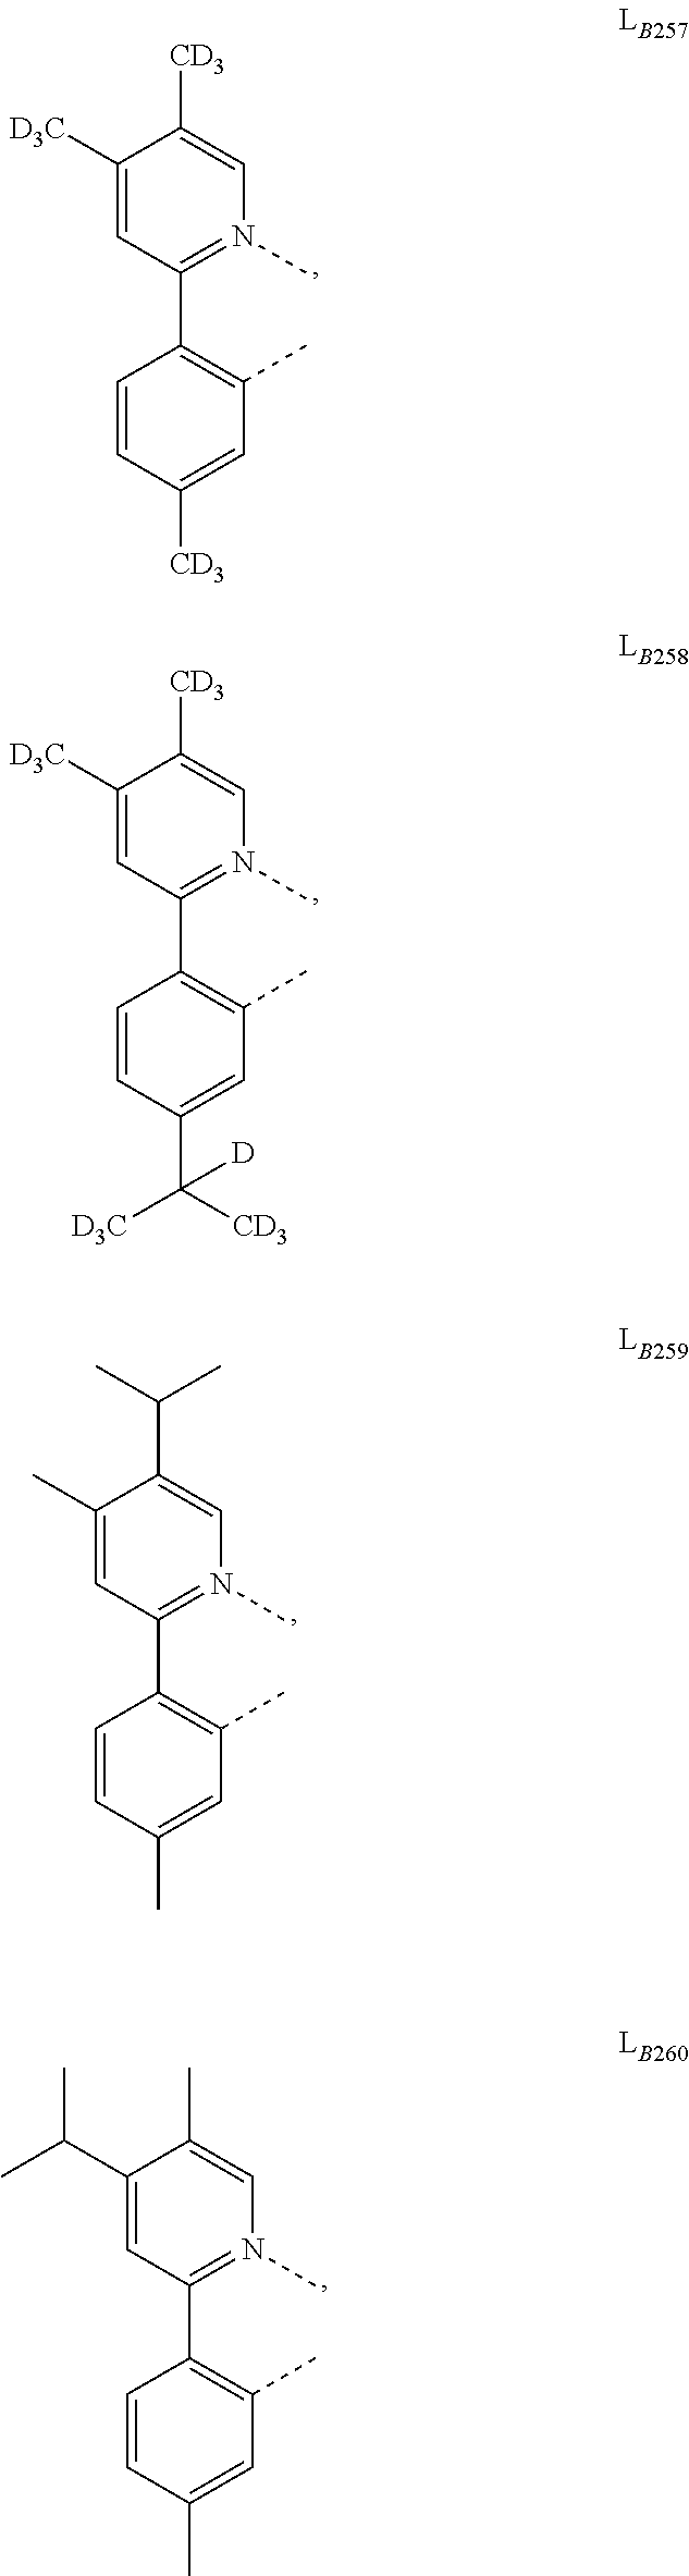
C1(C2=C(C)C=C([CD3])C=C2)=N(C)C=C([CD3])C([D3C])=C1.C1(C2=C(C)C=C(C([CD3])([D3C])[D])C=C2)=N(C)C=C([CD3])C([D3C])=C1.C1(C2=C(C)C=C(C)C=C2)=N(C)C=C(C(C)C)C(C)=C1.C1(C2=C(C)C=C(C)C=C2)=N(C)C=C(C)C(C(C)C)=C1
